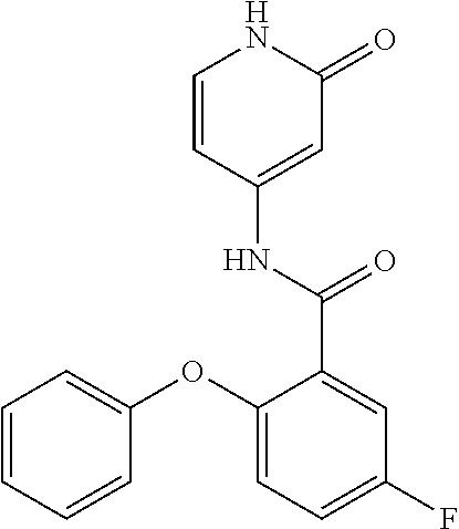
C1=CC(NC(C2=CC(F)=CC=C2OC2=CC=CC=C2)=O)=CC(=O)N1
